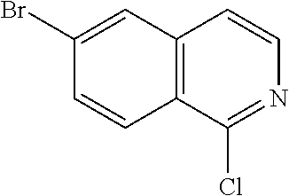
C12=C(C(Cl)=NC=C1)C=CC(Br)=C2
